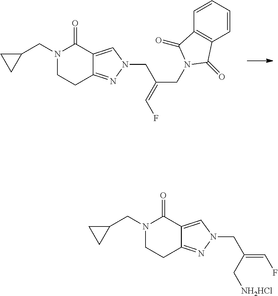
N1(CC2CC2)CCC2=NN(CC(CN3C(=O)C4=C(C3=O)C=CC=C4)=CF)C=C2C1=O.N1(CC2CC2)CCC2=NN(CC(=CF)C[NH2HCl])C=C2C1=O
